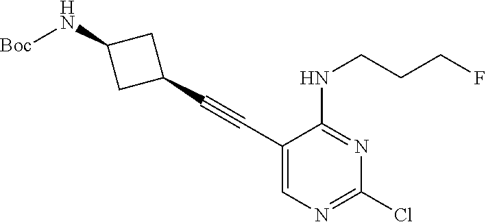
C1(C#CC2=CN=C(Cl)N=C2NCCCF)CC(N[Boc])C1
